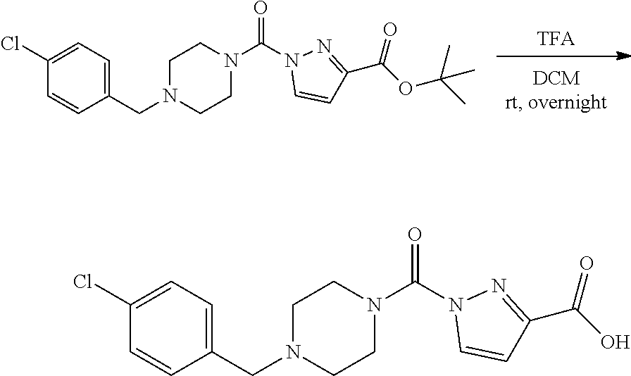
[TFA].C1(Cl)=CC=C(CN2CCN(C(N3C=CC(C(OC(C)(C)C)=O)=N3)=O)CC2)C=C1.C1(Cl)=CC=C(CN2CCN(C(N3C=CC(C(O)=O)=N3)=O)CC2)C=C1
